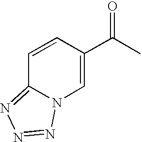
C1=C(C(C)=O)C=CC2=NN=NN12
